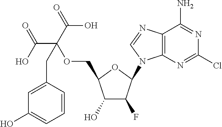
C1(O)C(F)C(N2C3=C(N=C2)C(N)=NC(Cl)=N3)OC1COC(C(O)=O)(C(=O)O)CC1=CC(O)=CC=C1
